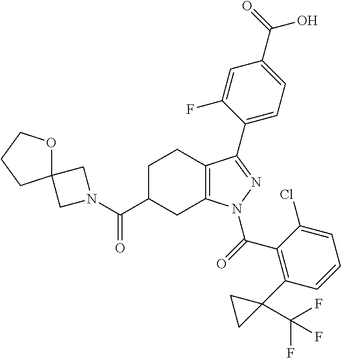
C1C(C(=O)N2CC3(C2)OCCC3)CC2=C(C1)C(C1=CC=C(C(O)=O)C=C1F)=NN2C(=O)C1=C(C2(C(F)(F)F)CC2)C=CC=C1Cl
